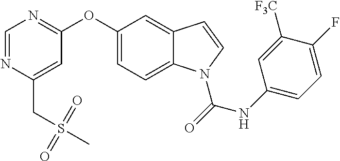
C1=NC(CS(C)(=O)=O)=CC(OC2=CC=C3C(=C2)C=CN3C(NC2=CC=C(F)C([F3C])=C2)=O)=N1
